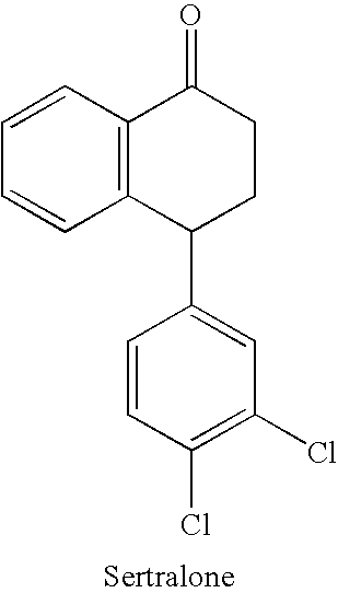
C1=CC2=C(C=C1)C(C1=CC(Cl)=C(Cl)C=C1)CCC2=O
